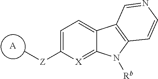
[A].C1=C([Z]C)[X]=C2C(=C1)C1=C(N2[Rb])C=CN=C1
